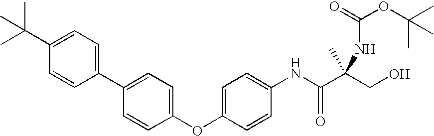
C1=C(OC2=CC=C(C3=CC=C(C(C)(C)C)C=C3)C=C2)C=CC(NC(C(CO)(C)NC(OC(C)(C)C)=O)=O)=C1
